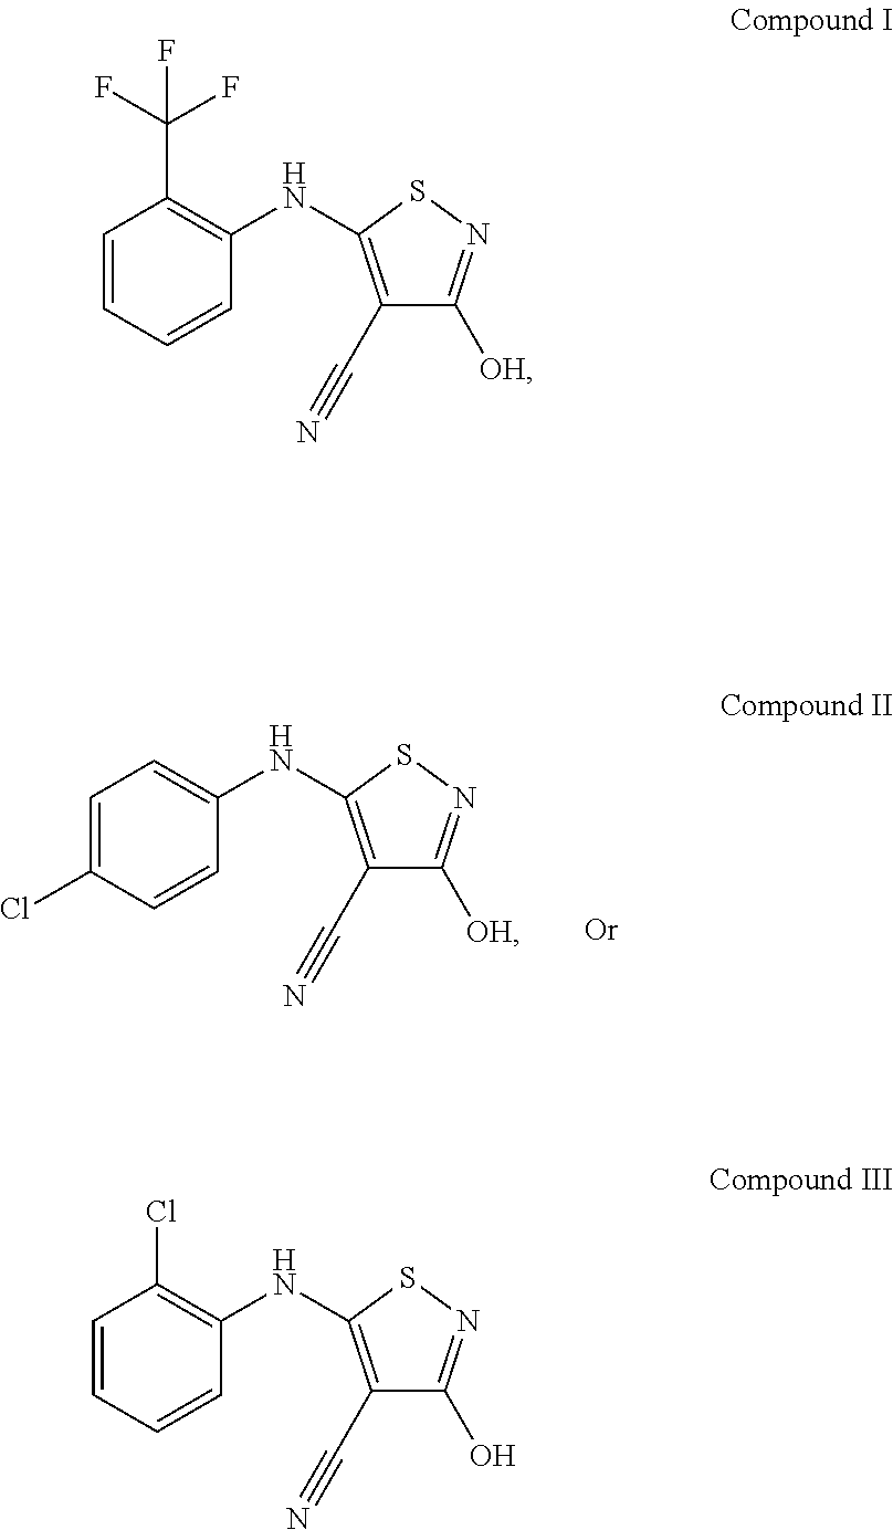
C1=C(Cl)C=CC(NC2=C(C#N)C([OH])=NS2)=C1.C1=CC=CC(NC2=C(C#N)C([OH])=NS2)=C1C(F)(F)F.C1=CC=CC(NC2=C(C#N)C(O)=NS2)=C1Cl
